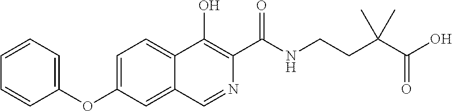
C1=C(OC2=CC=CC=C2)C=C2C(=C1)C(O)=C(C(NCCC(C(O)=O)(C)C)=O)N=C2
